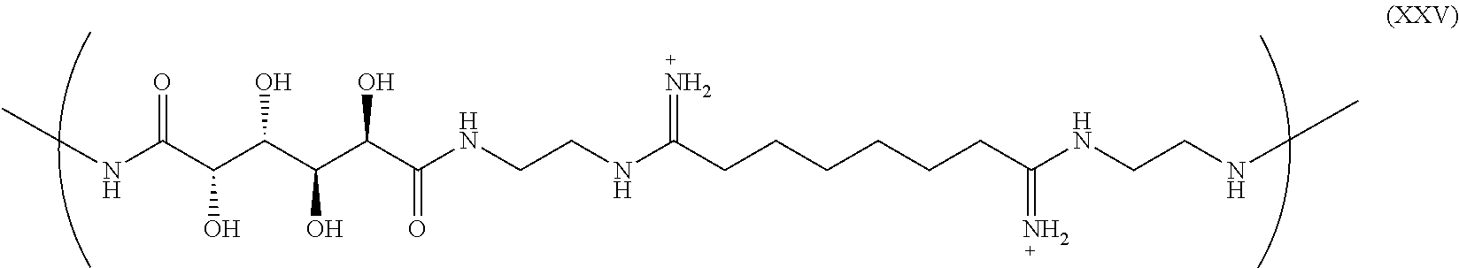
CNC(C(C(C(C(C(NCCNC(=N)CCCCCCC(=N)NCCNC)=O)O)O)O)O)=O
